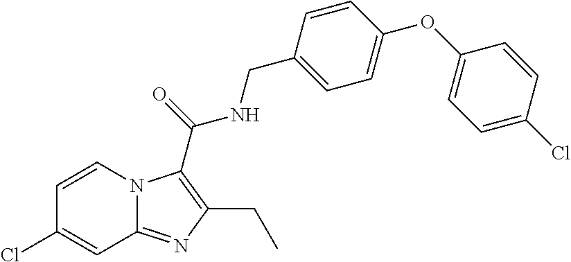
C1=CN2C(=NC(CC)=C2C(NCC2=CC=C(OC3=CC=C(Cl)C=C3)C=C2)=O)C=C1Cl
